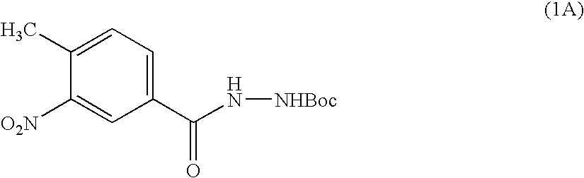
C1(C)=CC=C(C(=O)N[NHBoc])C=C1[O2N]
